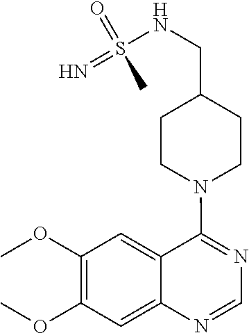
C1(OC)=C(OC)C=C2C(=C1)C(N1CCC(CNS(=N)(=O)C)CC1)=NC=N2
